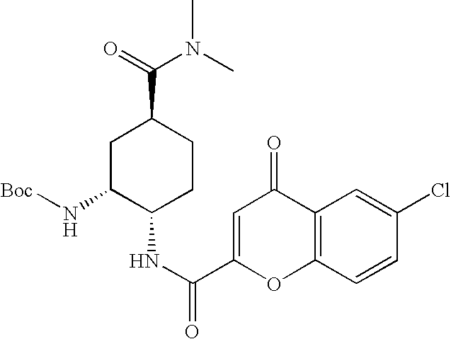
C1=CC2=C(C=C1Cl)C(=O)C=C(C(NC1CCC(C(=O)N(C)C)CC1N[Boc])=O)O2
